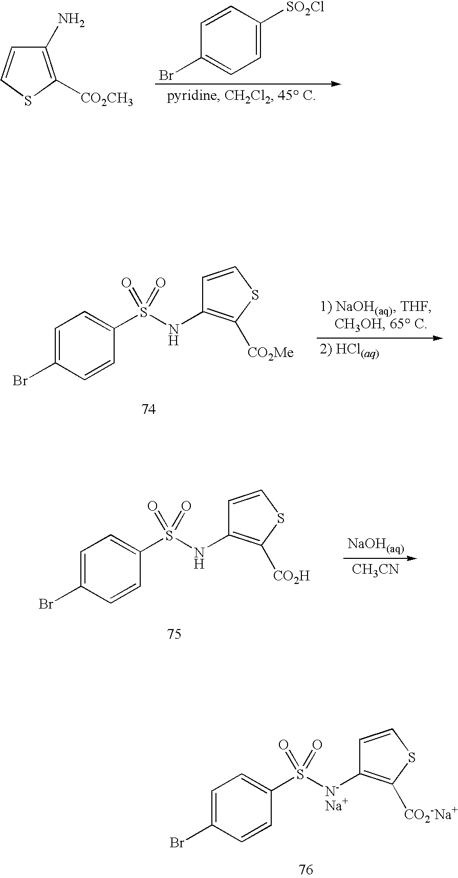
C1=C(Br)C=CC(S(NC2=C([CO2Me])SC=C2)(=O)=O)=C1.C1=C(Br)C=CC(S(NC2=C([CO2H])SC=C2)(=O)=O)=C1.[CH3CN].C1=C(Br)C=CC(S([N-Na+]C2=C([CO2-Na+])SC=C2)(=O)=O)=C1.C1([CO2CH3])=C(N)C=CS1.C1=CC([SO2Cl])=CC=C1Br
